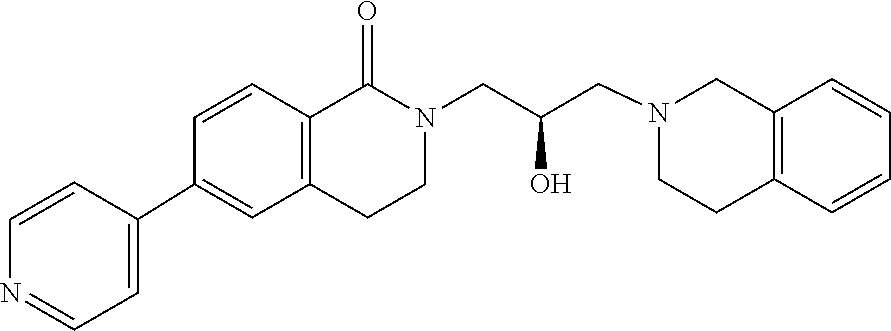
C1=CC=CC2=C1CN(CC(CN1C(=O)C3=C(C=C(C4=CC=NC=C4)C=C3)CC1)O)CC2
